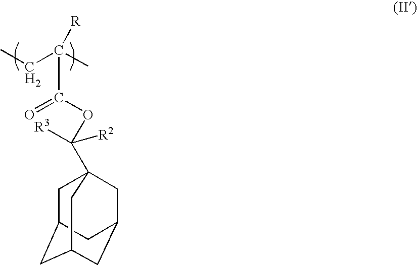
C1C2CC3CC(CC1(C(OC(C(C)(CC)[R])=O)([R2])[R3])C3)C2
